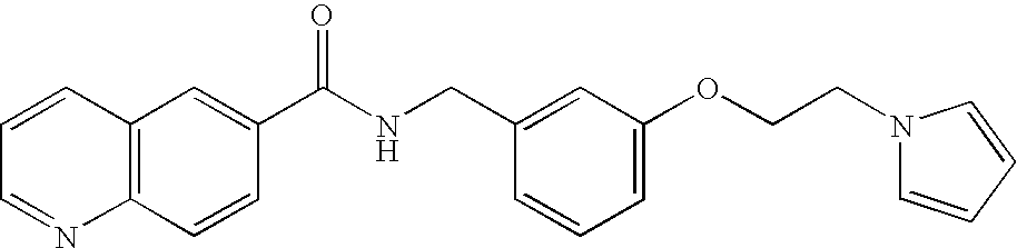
C1=CC=NC2=C1C=C(C(NCC1=CC(OCCN3C=CC=C3)=CC=C1)=O)C=C2
